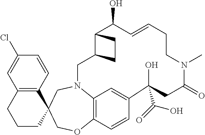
C12=C(C=CC(Cl)=C1)C1(CCC2)CN2C3=C(OC1)C=CC(=C3)C(O)(C(O)=O)CC(=O)N(C)CCC=CC(O)C1C(C2)CC1
